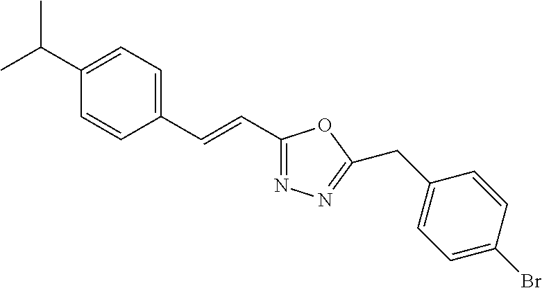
C1(C(C)C)=CC=C(C=CC2=NN=C(CC3=CC=C(Br)C=C3)O2)C=C1
